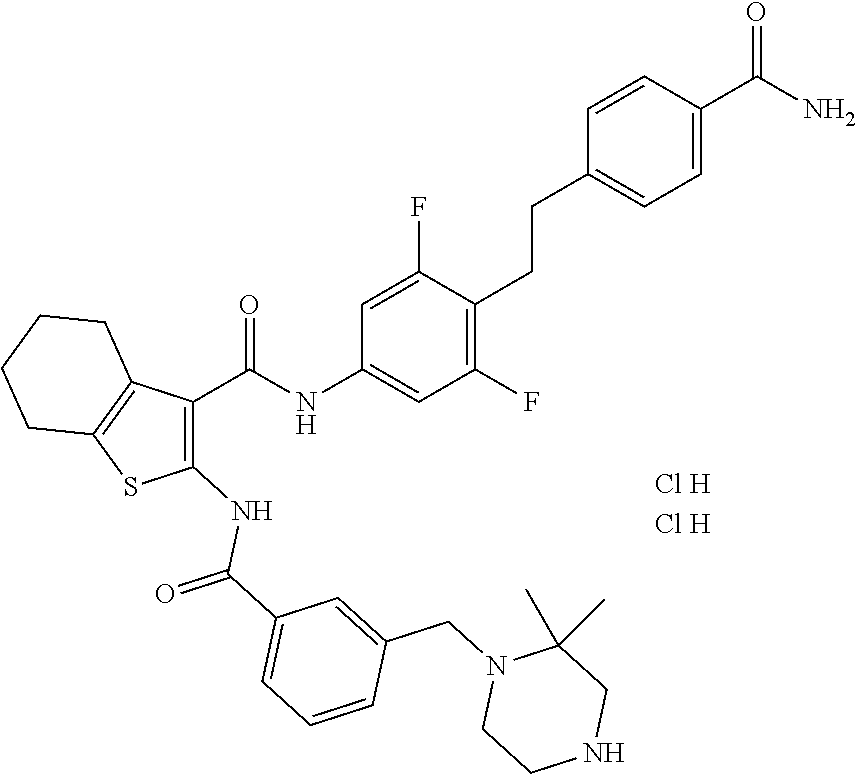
N(C(C1=CC=CC(CN2CCNCC2(C)C)=C1)=O)C1=C(C(NC2=CC(F)=C(CCC3=CC=C(C(N)=O)C=C3)C(F)=C2)=O)C2=C(S1)CCCC2.[Cl H].[Cl H]
